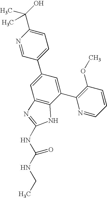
N1=CC(C2=CC3=C(C(C4=C(OC)C=CC=N4)=C2)NC(NC(NCC)=O)=N3)=CC=C1C(C)(O)C
